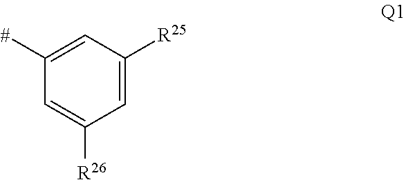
C1=C([#])C=C([R26])C=C1[R25]
